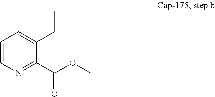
C1=CN=C(C(OC)=O)C(CC)=C1
